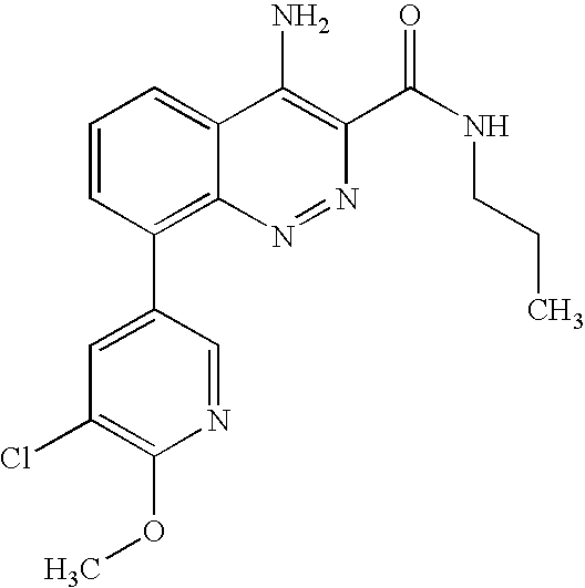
N1=CC(C2=C3C(=CC=C2)C(N)=C(C(=O)NCCC)N=N3)=CC(Cl)=C1OC
